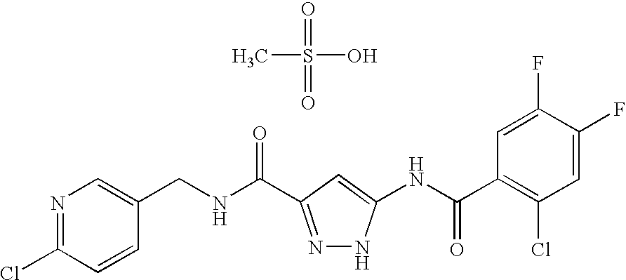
C(NC(=O)C1=NNC(NC(C2=C(Cl)C=C(F)C(F)=C2)=O)=C1)C1=CN=C(Cl)C=C1.S(C)(O)(=O)=O
